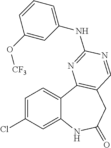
C12=CC(Cl)=CC=C1C1=C(CC(=O)N2)C=NC(NC2=CC=CC(O[CF3])=C2)=N1
